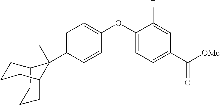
C12CCCC(CCC1)C2(C1=CC=C(OC2=CC=C(C([OMe])=O)C=C2F)C=C1)C
